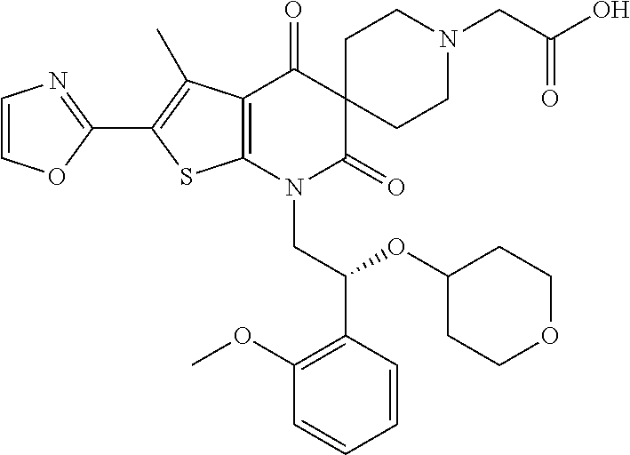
C1(C2=C(C)C3=C(S2)N(CC(OC2CCOCC2)C2=C(OC)C=CC=C2)C(=O)C2(C3=O)CCN(CC(O)=O)CC2)=NC=CO1
